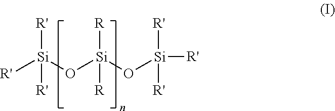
[R'][Si](O[Si](O[Si]([R'])([R'])[R'])([R])[R])([R'])[R']
